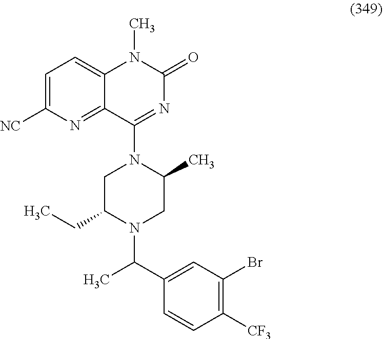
[CF3]C1=C(Br)C=C(C(C)N2CC(C)N(C3=NC(=O)N(C)C4=CC=C([NC])N=C43)CC2CC)C=C1
